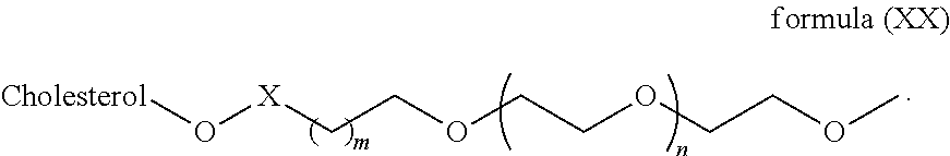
[Cholesterol]O[X]CCOCCOCCOC
